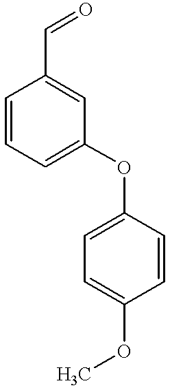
C1=CC=C(OC2=CC=C(OC)C=C2)C=C1C=O
